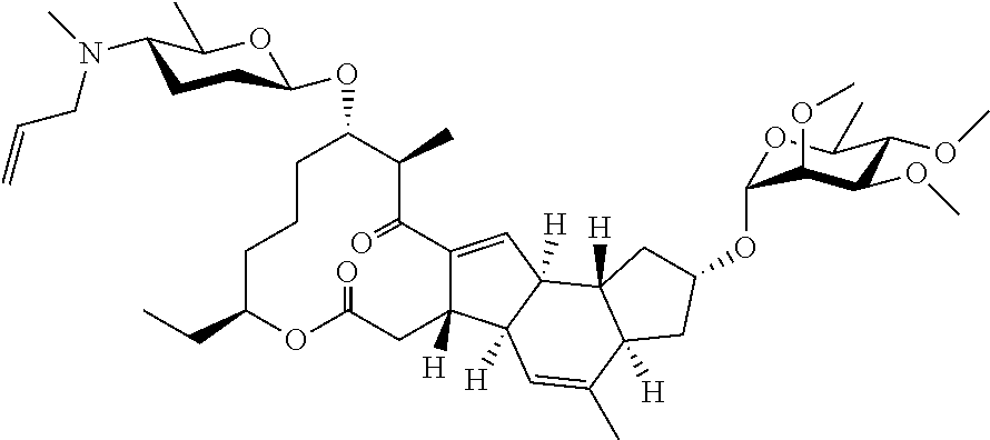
C1CCC(CC)OC(=O)CC2([H])C(=CC3([H])C2([H])C=C(C)C2([H])C3([H])CC(OC3OC(C)C(OC)C(OC)C3OC)C2)C(=O)C(C)C1OC1CCC(N(C)CC=C)C(C)O1
